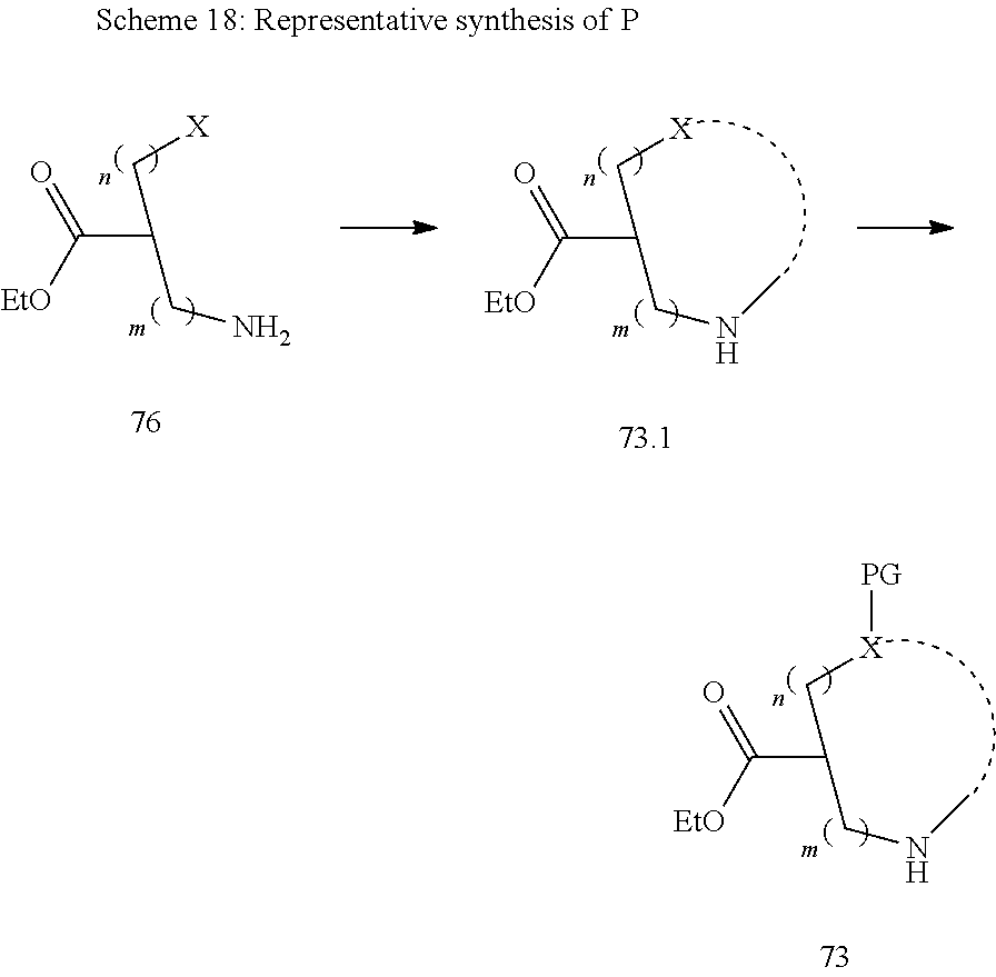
C(C(C[X])CN)([EtO])=O.C(C(C[X])CNC)([EtO])=O.C(C(C[X][PG])CNC)([EtO])=O
